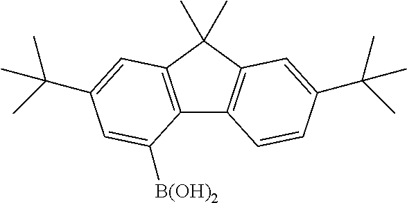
C12=C(C(C)(C)C3=C1C=CC(C(C)(C)C)=C3)C=C(C(C)(C)C)C=C2[B(OH)2]
